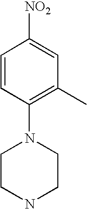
C1=CC(N2CCNCC2)=C(C)C=C1[NO2]
